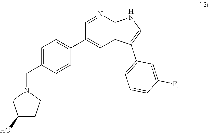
C1=C(CN2CC(O)CC2)C=CC(C2=CC3=C(N=C2)NC=C3C2=CC=CC(F)=C2)=C1
